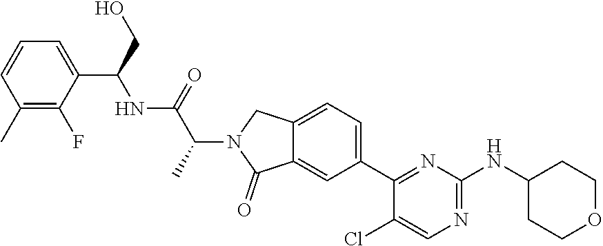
C1(C)=C(F)C(C(CO)NC(C(N2C(=O)C3=CC(C4=NC(NC5CCOCC5)=NC=C4Cl)=CC=C3C2)C)=O)=CC=C1
